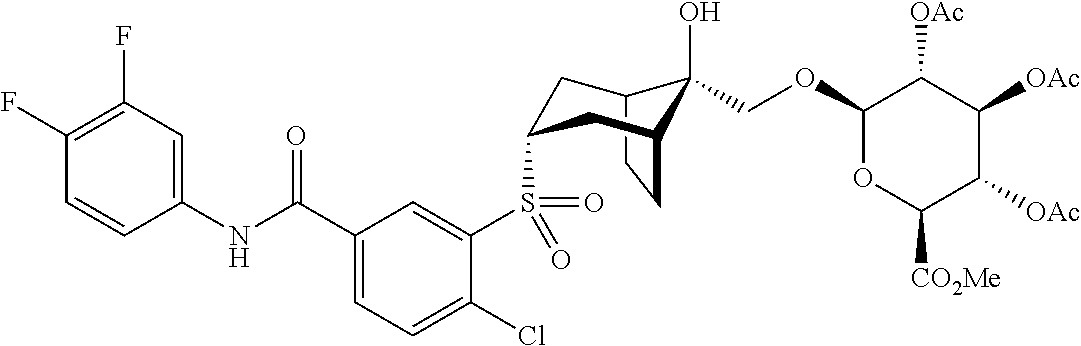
C12CCC(CC(S(C3=CC(C(NC4=CC(F)=C(F)C=C4)=O)=CC=C3Cl)(=O)=O)C1)C2(O)COC1OC([CO2Me])C([OAc])C([OAc])C1[OAc]
